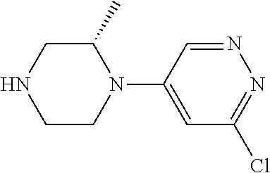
C1C(C)N(C2=CC(Cl)=NN=C2)CCN1
